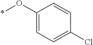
C1(O*)=CC=C(Cl)C=C1
